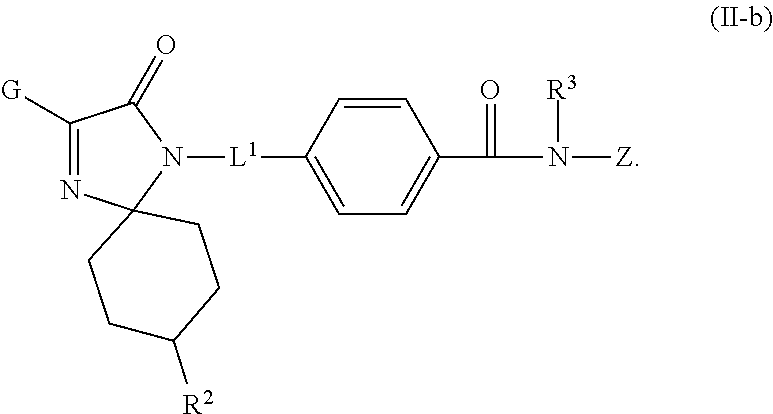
C1([G])=NC2(N([L1]C3=CC=C(C(=O)N([R3])[Z])C=C3)C1=O)CCC([R2])CC2
